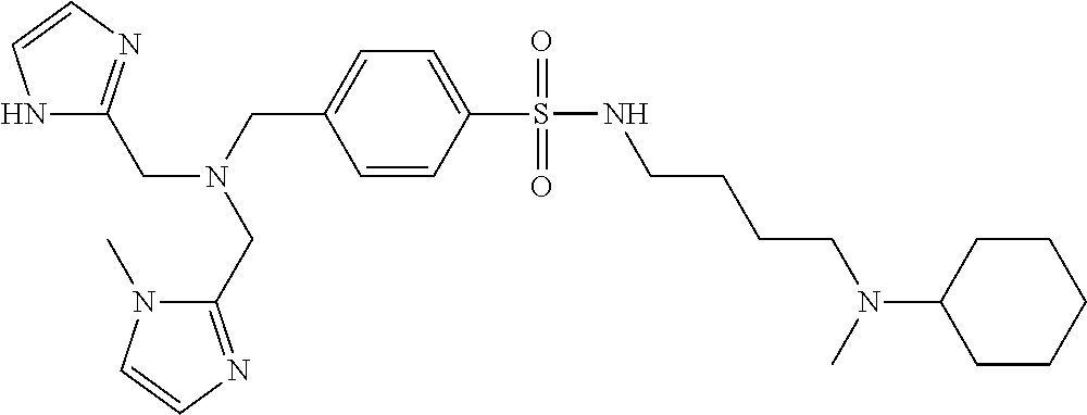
C1(S(NCCCCN(C)C2CCCCC2)(=O)=O)=CC=C(CN(CC2=NC=CN2C)CC2=NC=CN2)C=C1
